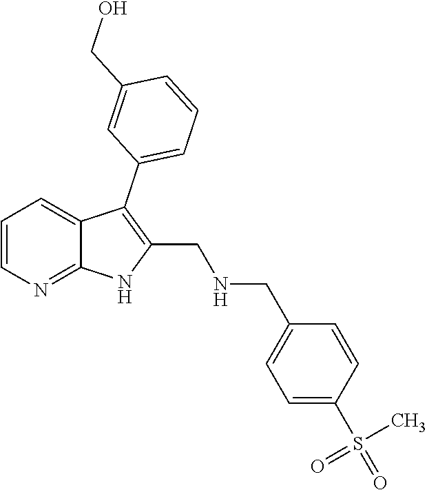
C1=CN=C2C(=C1)C(C1=CC=CC(CO)=C1)=C(CNCC1=CC=C(S(C)(=O)=O)C=C1)N2
